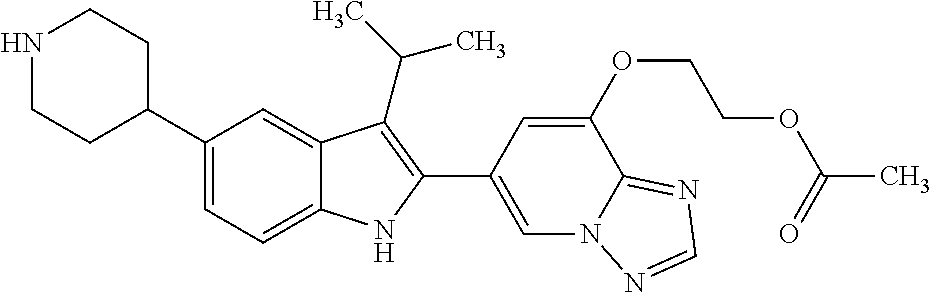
N1CCC(C2=CC=C3C(=C2)C(C(C)C)=C(C2=CN4C(=NC=N4)C(OCCOC(C)=O)=C2)N3)CC1
